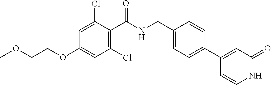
C1=C(Cl)C(C(NCC2=CC=C(C3=CC(=O)NC=C3)C=C2)=O)=C(Cl)C=C1OCCOC
